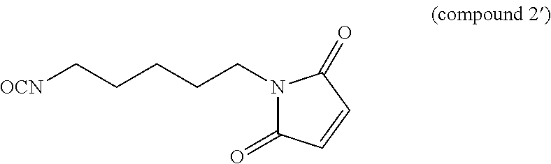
[OCN]CCCCCN1C(=O)C=CC1=O
